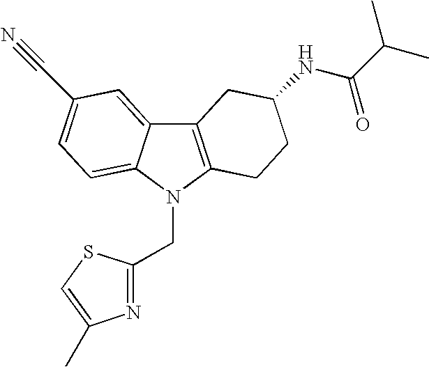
C12=C(N(CC3=NC(C)=CS3)C3=CC=C(C#N)C=C13)CCC(NC(C(C)C)=O)C2
